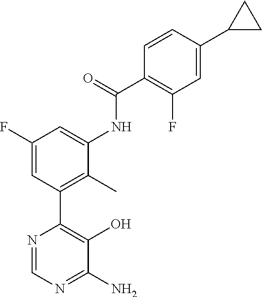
N1=CN=C(N)C(O)=C1C1=C(C)C(NC(C2=C(F)C=C(C3CC3)C=C2)=O)=CC(F)=C1
